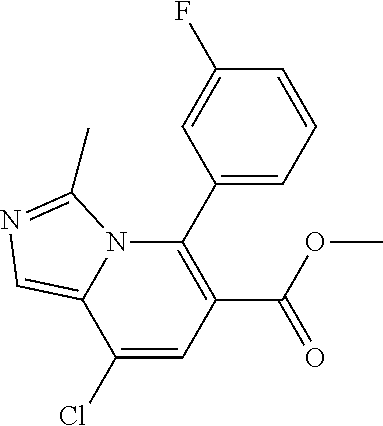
C1(Cl)=CC(C(OC)=O)=C(C2=CC=CC(F)=C2)N2C1=CN=C2C
